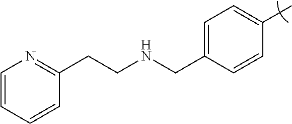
C1=C(CNCCC2=NC=CC=C2)C=CC(C)=C1
